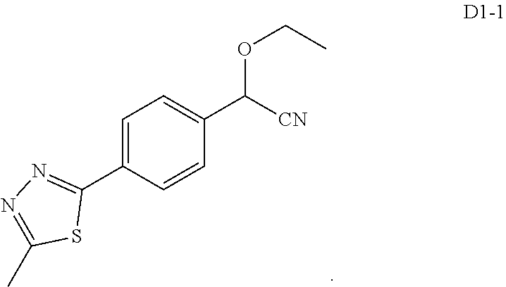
C1=C(C2=NN=C(C)S2)C=CC(C([CN])OCC)=C1
